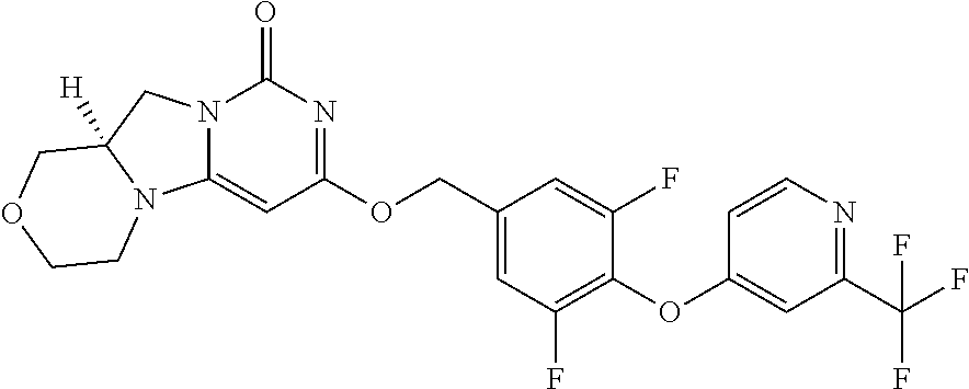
N12C(=CC(OCC3=CC(F)=C(OC4=CC(C(F)(F)F)=NC=C4)C(F)=C3)=NC1=O)N1C([H])(C2)COCC1
